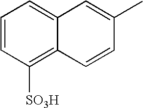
C12=CC=CC([SO3H])=C1C=CC(C)=C2
